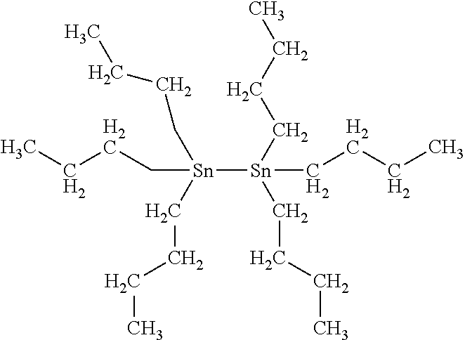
[Sn]([Sn](CCCC)(CCCC)CCCC)(CCCC)(CCCC)CCCC
